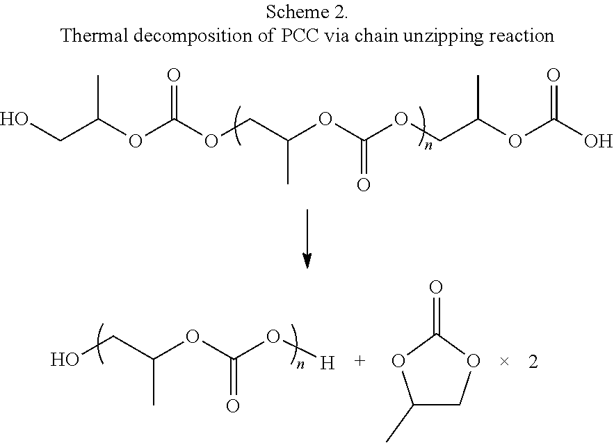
OCC(OC(OCC(OC(OCC(OC(O)=O)C)=O)C)=O)C.OCC(OC(O[H])=O)C.C1(C)COC(=O)O1
